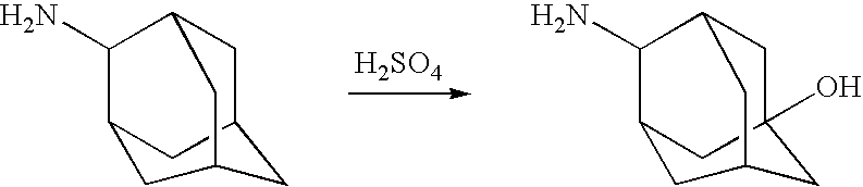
[H2SO4].C1(N)C2CC3CC1CC(C2)C3.C1(N)C2CC3(O)CC1CC(C2)C3
